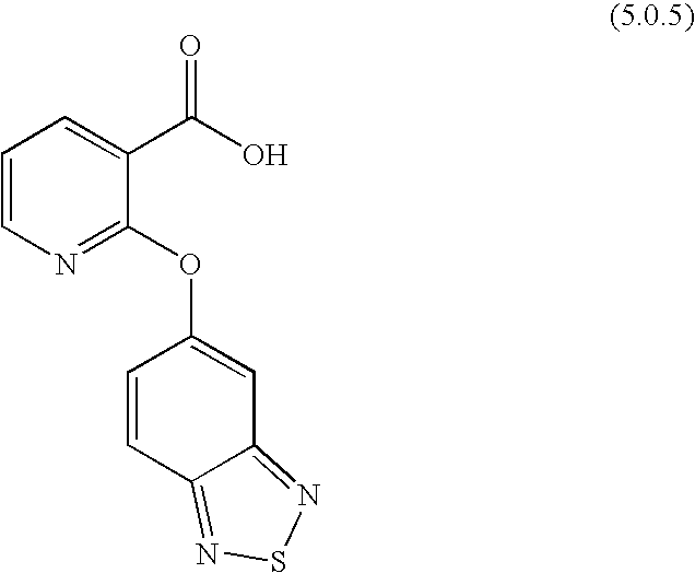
C1=CN=C(OC2=CC3=NSN=C3C=C2)C(C(O)=O)=C1
